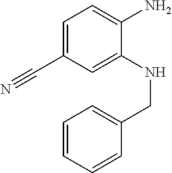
C1=C(C#N)C=C(NCC2=CC=CC=C2)C(N)=C1
